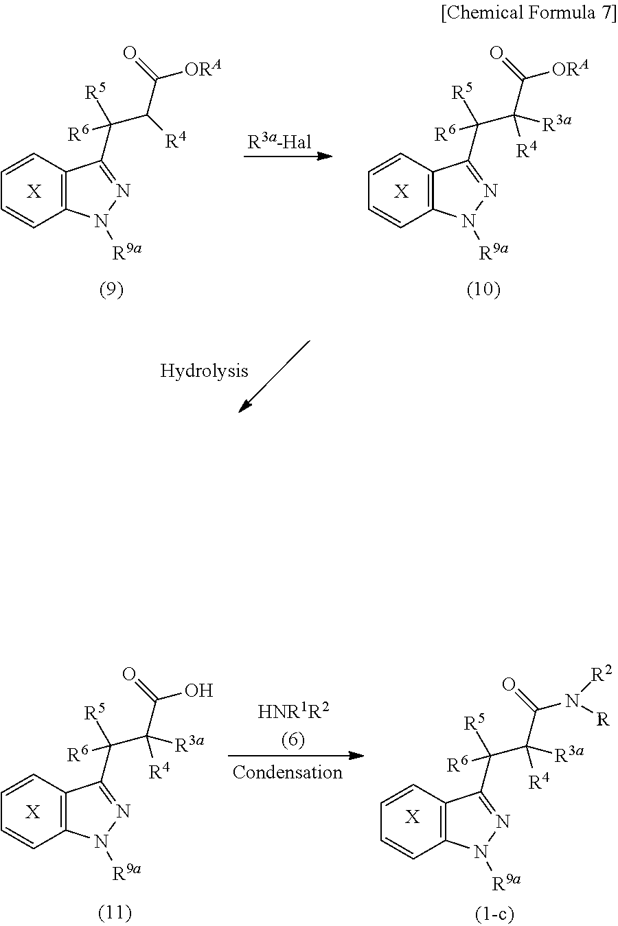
[X].C1=CC2=C(C=C1)C(C(C(C([ORA])=O)[R4])([R6])[R5])=NN2[R9a].[X].C1=CC2=C(C=C1)C(C(C(C([ORA])=O)([R4])[R3a])([R6])[R5])=NN2[R9a].[HNR1R2].[X].C1=CC2=C(C=C1)C(C(C(C(N([R2])[R1])=O)([R4])[R3a])([R6])[R5])=NN2[R9a].[X].C1=CC2=C(C=C1)C(C(C(C(O)=O)([R4])[R3a])([R6])[R5])=NN2[R9a]
